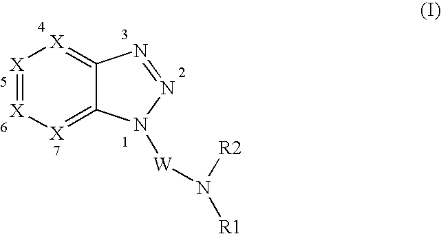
[X]1=[X][X]=C2C(=[X]1)N=NN2[W]N([R2])[R1]
